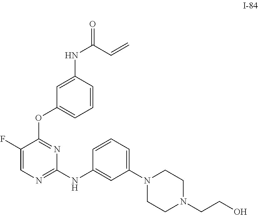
C1(NC(C=C)=O)=CC(OC2=NC(NC3=CC(N4CCN(CCO)CC4)=CC=C3)=NC=C2F)=CC=C1
